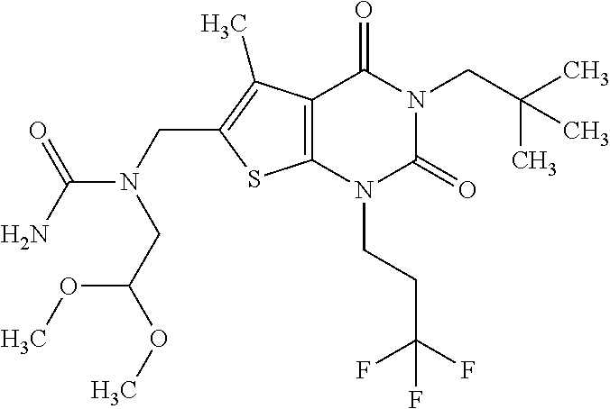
C12=C(N(CCC(F)(F)F)C(=O)N(CC(C)(C)C)C1=O)SC(CN(C(N)=O)CC(OC)OC)=C2C
